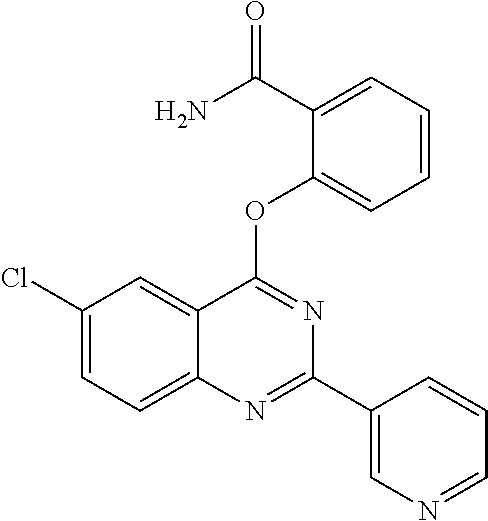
C1(Cl)=CC=C2C(=C1)C(OC1=CC=CC=C1C(N)=O)=NC(C1=CN=CC=C1)=N2
